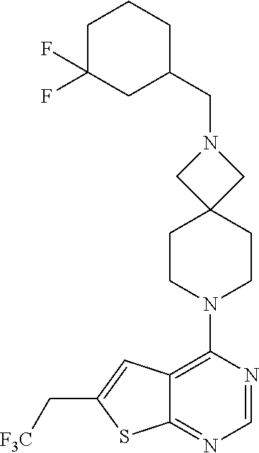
C12=NC=NC(N3CCC4(CC3)CN(CC3CCCC(F)(F)C3)C4)=C1C=C(C[F3C])S2
